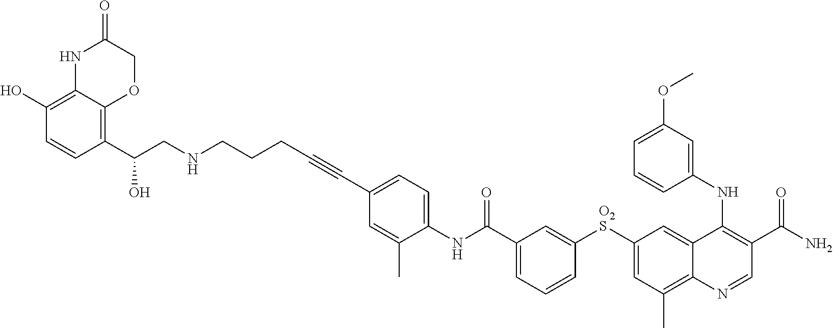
[O2S](C1=CC(C)=C2C(=C1)C(NC1=CC(OC)=CC=C1)=C(C(N)=O)C=N2)C1=CC(C(NC2=CC=C(C#CCCCNCC(O)C3=C4C(=C(O)C=C3)NC(=O)CO4)C=C2C)=O)=CC=C1
